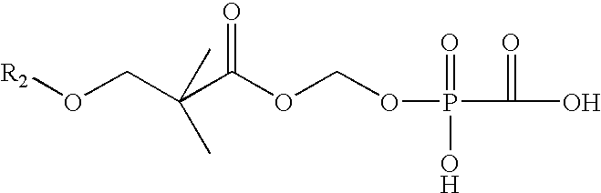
[R2]OCC(C(OCOP(C(O)=O)(=O)O)=O)(C)C
